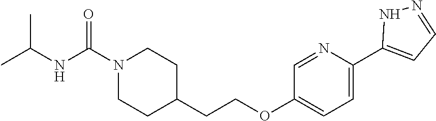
C(COC1=CC=C(C2=CC=NN2)N=C1)C1CCN(C(NC(C)C)=O)CC1
